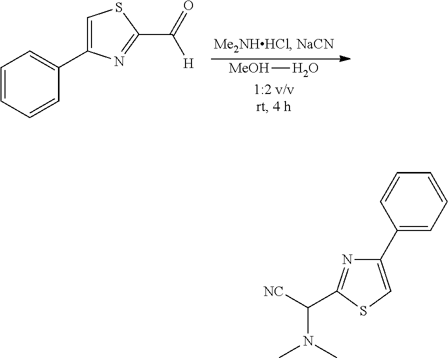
[MeOH]O.C1=CC=CC(C2=CSC(C(=O)[H])=N2)=C1.[NC]C(N(C)C)C1=NC(C2=CC=CC=C2)=CS1
